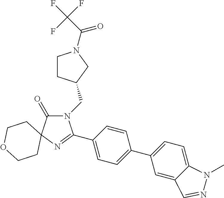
N1(CC2CCN(C(C(F)(F)F)=O)C2)C(=O)C2(N=C1C1=CC=C(C3=CC=C4C(=C3)C=NN4C)C=C1)CCOCC2
